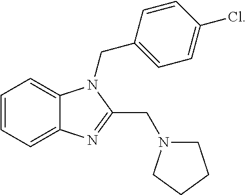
C1=CC=C2C(=C1)N(CC1=CC=C(Cl)C=C1)C(CN1CCCC1)=N2
